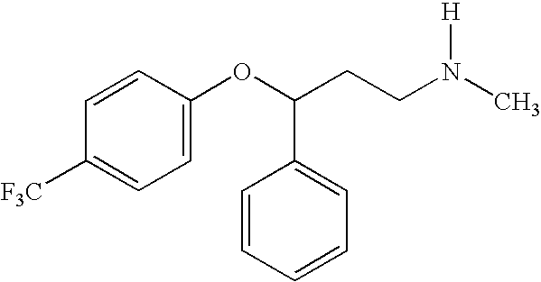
C1=C(OC(CCN(C)[H])C2=CC=CC=C2)C=CC([F3C])=C1
